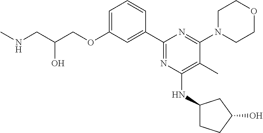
C1=C(OCC(CNC)O)C=C(C2=NC(NC3CCC(O)C3)=C(C)C(N3CCOCC3)=N2)C=C1
